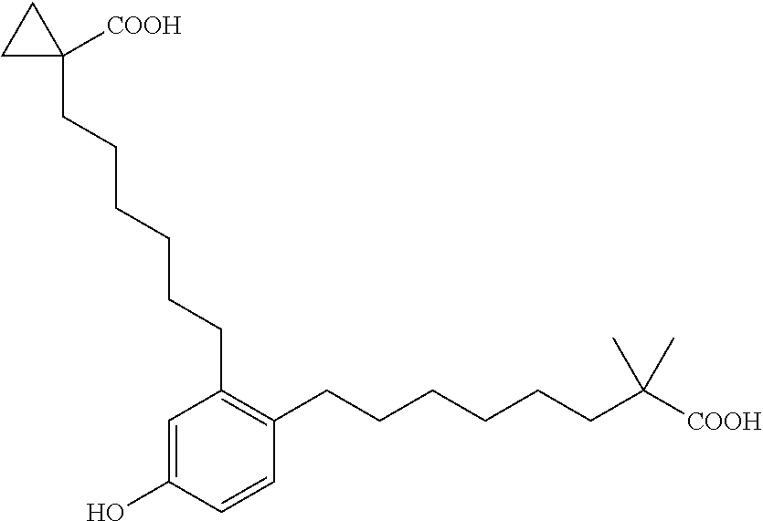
C1(O)=CC(CCCCCCC2([COOH])CC2)=C(CCCCCCC(C)(C)[COOH])C=C1
